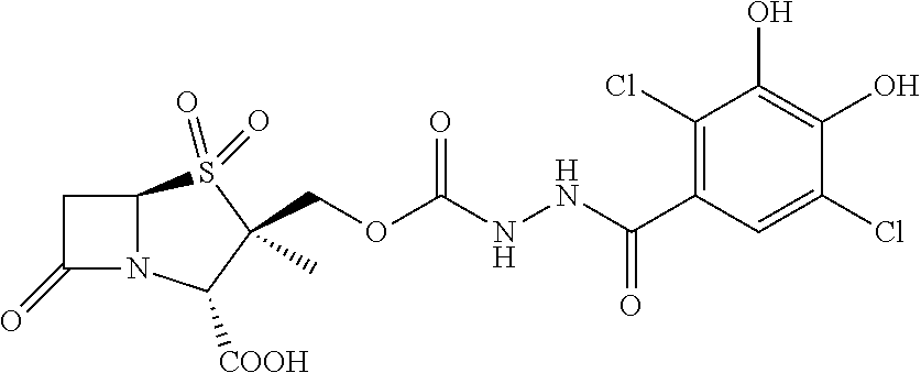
C1C(=O)N2C1S(=O)(=O)C(C)(COC(NNC(C1=C(Cl)C(O)=C(O)C(Cl)=C1)=O)=O)C2[COOH]
